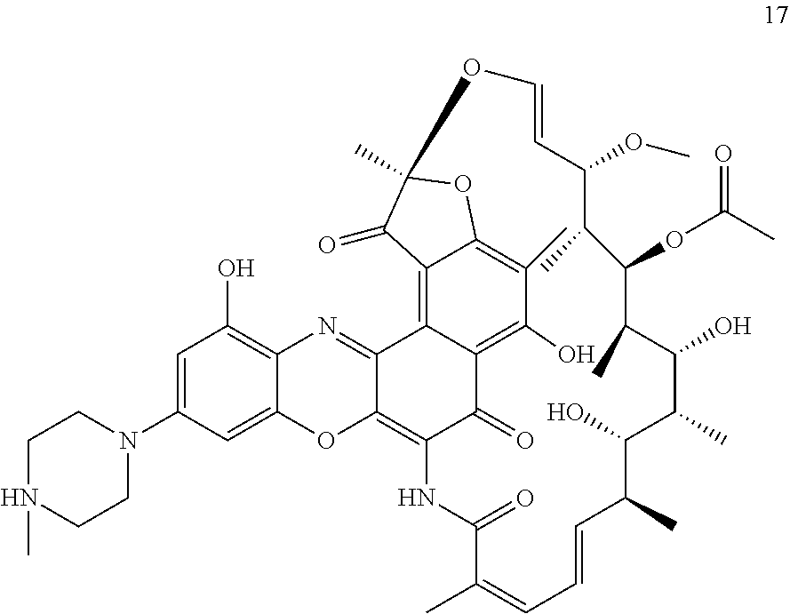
C12=C3C(=O)C4=C(O)C(C)=C5C(=C4C1=NC1=C(O)C=C(N4CCN(C)CC4)C=C1O2)C(=O)C(C)(O5)OC=CC(OC)C(C)C(OC(C)=O)C(C)C(O)C(C)C(O)C(C)C=CC=C(C)C(=O)N3
